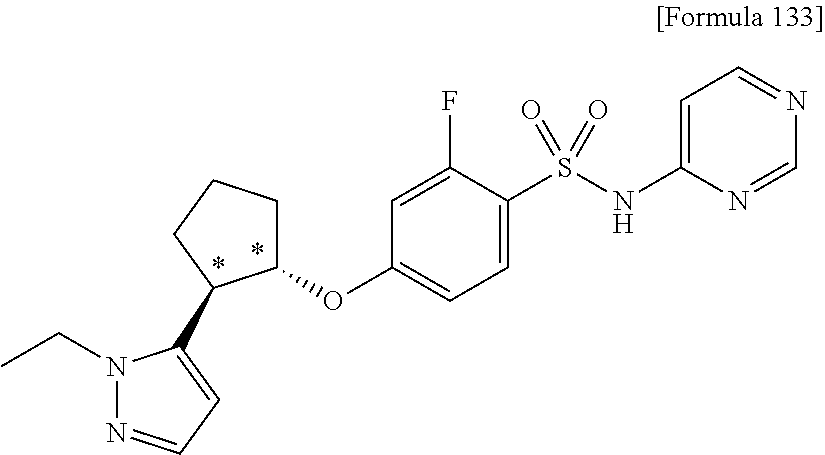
O(C1=CC=C(S(NC2=CC=NC=N2)(=O)=O)C(F)=C1)C1CCCC1C1=CC=NN1CC
